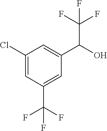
C1(Cl)=CC(C(F)(F)F)=CC(C(O)C(F)(F)F)=C1
